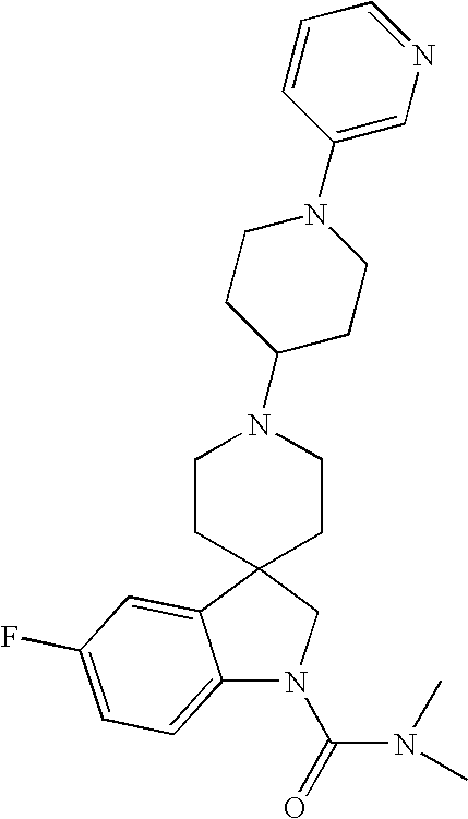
C12=CC=C(F)C=C1C1(CN2C(=O)N(C)C)CCN(C2CCN(C3=CN=CC=C3)CC2)CC1
